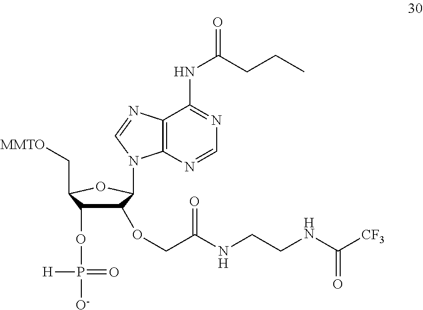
C1(OCC(NCCNC([CF3])=O)=O)C(OP([O-])(=O)[H])C(C[MMTO])OC1N1C2=C(C(NC(CCC)=O)=NC=N2)N=C1
